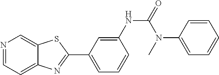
C1=C(NC(=O)N(C2=CC=CC=C2)C)C=CC=C1C1=NC2=CC=NC=C2S1
